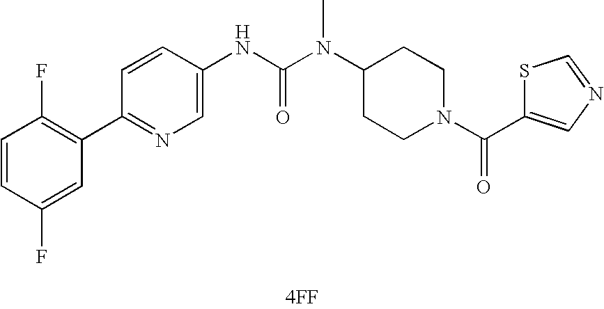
[4FF].C1(C2=C(F)C=CC(F)=C2)=NC=C(NC(N(C2CCN(C(=O)C3=CN=CS3)CC2)C)=O)C=C1
